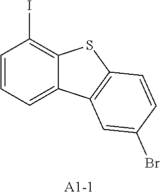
C1=CC=C2C(=C1I)SC1=C2C=C(Br)C=C1
